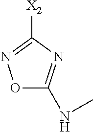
O1C(NC)=NC([X2])=N1
